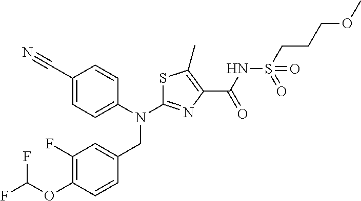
C1(C#N)=CC=C(N(C2=NC(C(NS(CCCOC)(=O)=O)=O)=C(C)S2)CC2=CC(F)=C(OC(F)F)C=C2)C=C1
